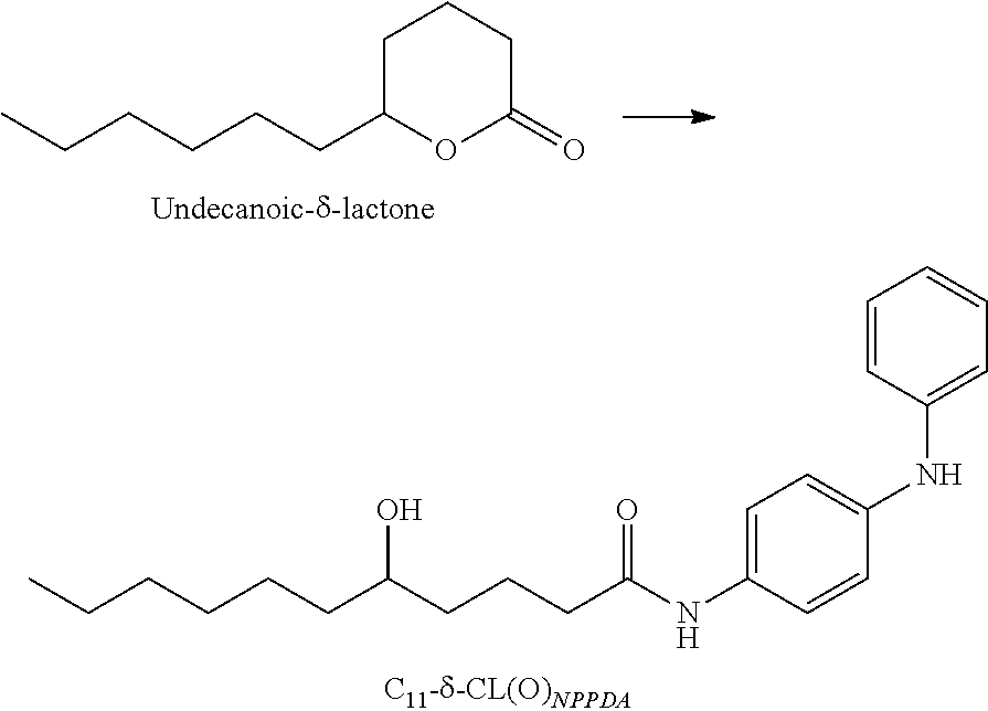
C(CC(CCCC(NC1=CC=C(NC2=CC=CC=C2)C=C1)=O)O)CCCC.C1C(CCCCCC)OC(=O)CC1
